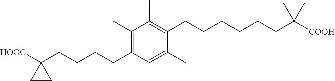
C1(C)=C(CCCCC2([HOOC])CC2)C=C(C)C(CCCCCCC([COOH])(C)C)=C1C
